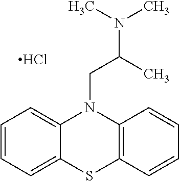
C1=CC=C2C(=C1)N(CC(C)N(C)C)C1=C(S2)C=CC=C1.Cl
